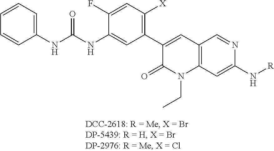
C1=CC=C(NC(NC2=CC(C3=CC4=C(N(CC)C3=O)C=C(N[R])N=C4)=C([X])C=C2F)=O)C=C1
